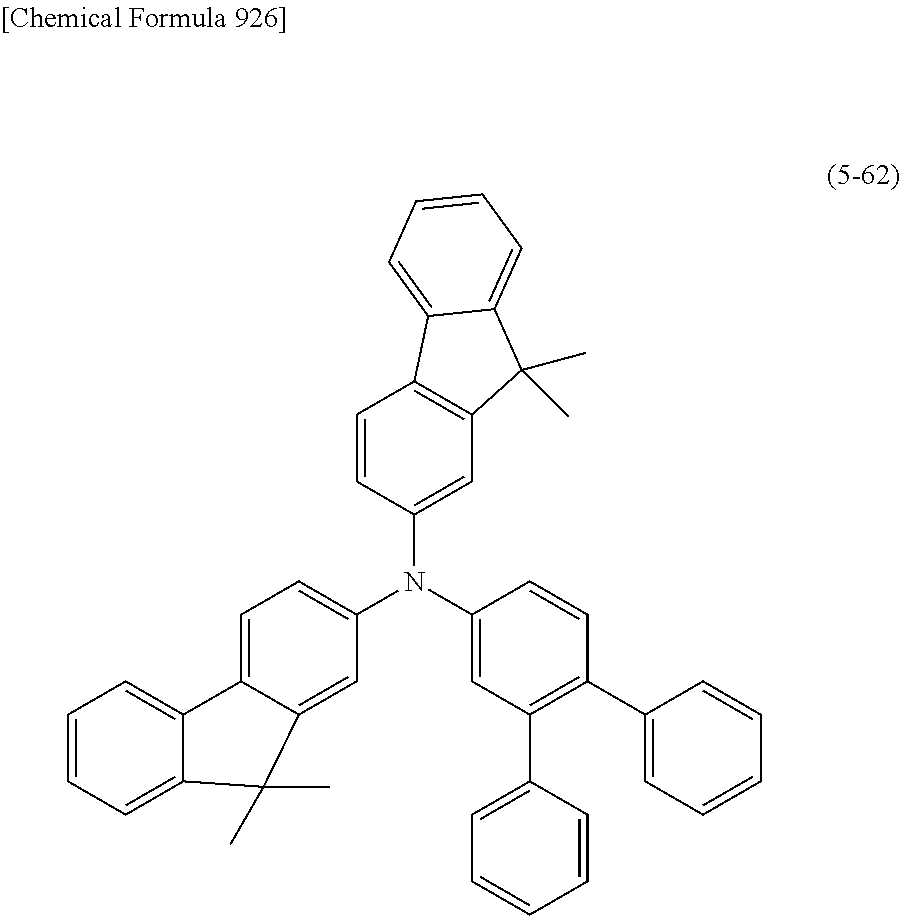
C12=C(C=C(N(C3=CC(C4=CC=CC=C4)=C(C4=CC=CC=C4)C=C3)C3=CC=C4C(=C3)C(C)(C)C3=CC=CC=C43)C=C1)C(C)(C)C1=CC=CC=C21
